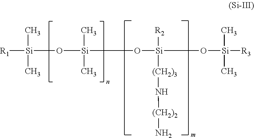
[R1][Si](C)(C)O[Si](C)(C)O[Si]([R2])([(CH2)3]N[(CH2)2]N)O[Si]([R3])(C)C
